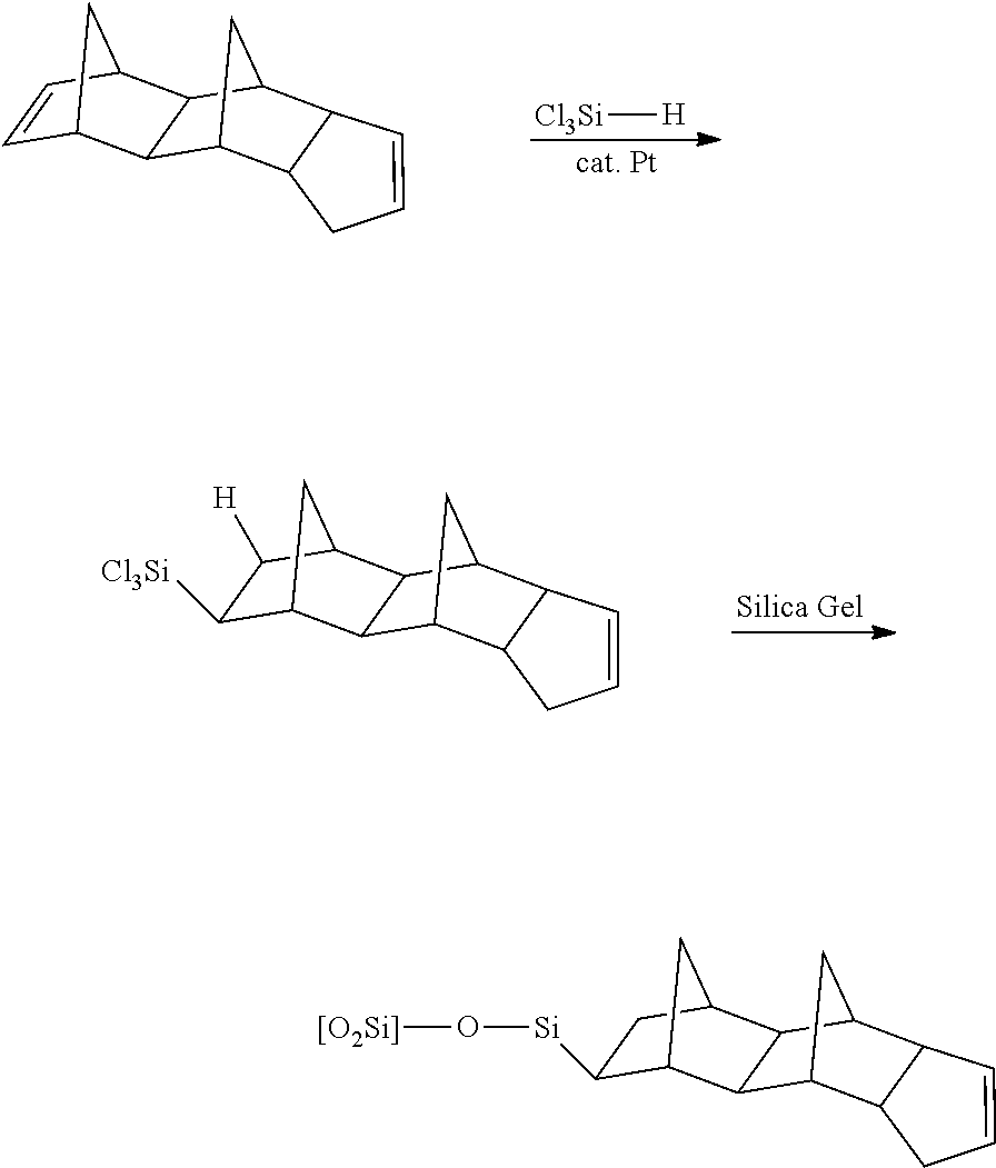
C1=CC2C(C1)C1CC2C2C1C1C=CC2C1.[Cl3Si][H].C1=CC2C(C1)C1CC2C2C1C1C([Cl3Si])C([H])C2C1.C1=CC2C(C1)C1CC2C2C1C1C([Si]O[[O2Si]])CC2C1
